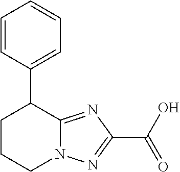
C1CCN2C(=NC(C(O)=O)=N2)C1C1=CC=CC=C1
